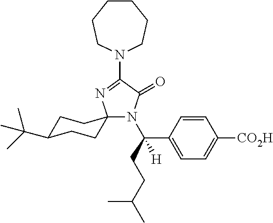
N1(C2=NC3(N(C(CCC(C)C)(C4=CC=C([CO2H])C=C4)[H])C2=O)CCC(C(C)(C)C)CC3)CCCCCC1
